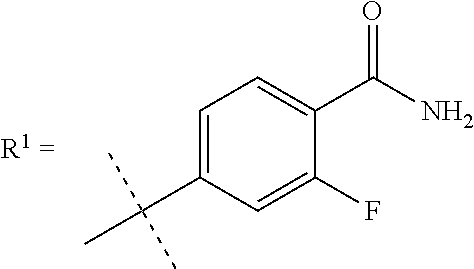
C1=C(C(C)(C)C)C=C(F)C(C(N)=O)=C1
